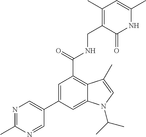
C1(C2=CC(C(=O)NCC3=C(C)C=C(C)NC3=O)=C3C(=C2)N(C(C)C)C=C3C)=CN=C(C)N=C1
